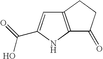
C12=C(NC(C(=O)O)=C1)C(=O)CC2
